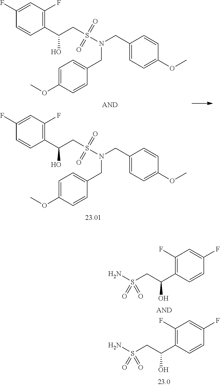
C1(CN(S(CC(C2=C(F)C=C(F)C=C2)O)(=O)=O)CC2=CC=C(OC)C=C2)=CC=C(OC)C=C1.C1(CN(S(CC(C2=C(F)C=C(F)C=C2)O)(=O)=O)CC2=CC=C(OC)C=C2)=CC=C(OC)C=C1.NS(CC(C1=C(F)C=C(F)C=C1)O)(=O)=O.NS(CC(C1=C(F)C=C(F)C=C1)O)(=O)=O
